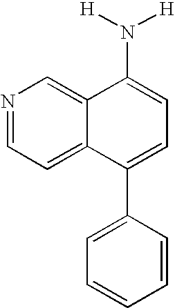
N1=CC=C2C(=C1)C(N([H])[H])=CC=C2C1=CC=CC=C1
